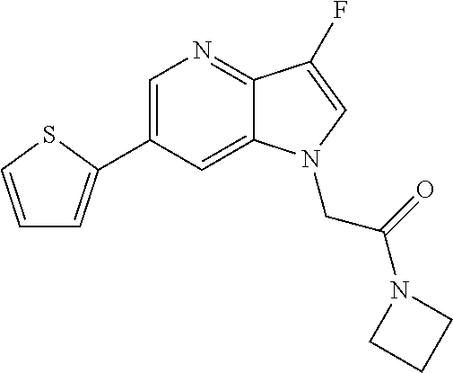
C1=C(C2=CC=CS2)C=C2C(=N1)C(F)=CN2CC(N1CCC1)=O
